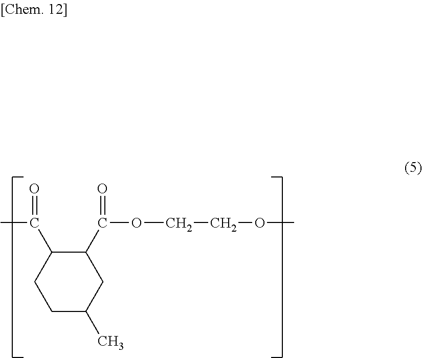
C1CC(C)CC(C(OCCOC)=O)C1C(=O)C
